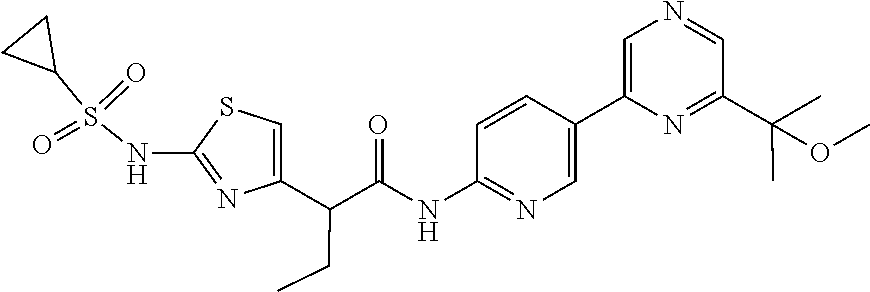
C1=C(C(C(NC2=NC=C(C3=CN=CC(C(C)(C)OC)=N3)C=C2)=O)CC)N=C(NS(C2CC2)(=O)=O)S1
